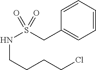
C1=CC=CC=C1CS(NCCCCCl)(=O)=O
